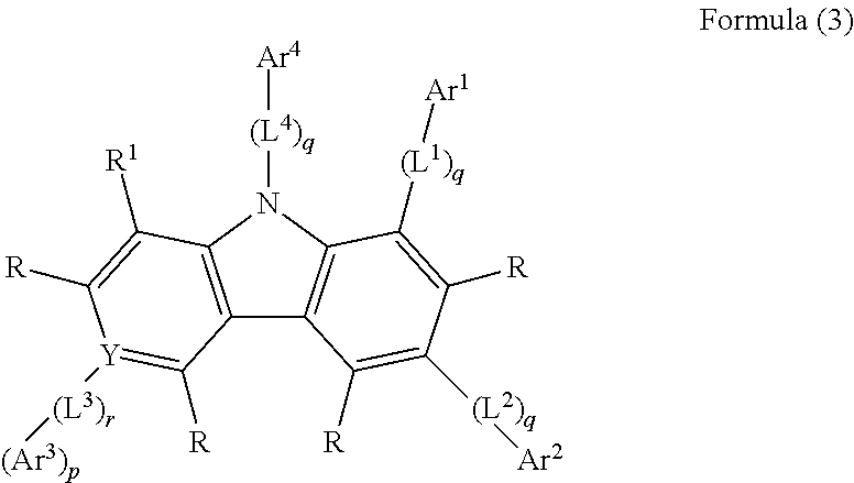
C12=C(N([(L4)q][Ar4])C3=C1C([R])=C([(L2)q][Ar2])C([R])=C3[(L1)q][Ar1])C([R1])=C([R])[Y]([(L3)r][(Ar3)p])=C2[R]
